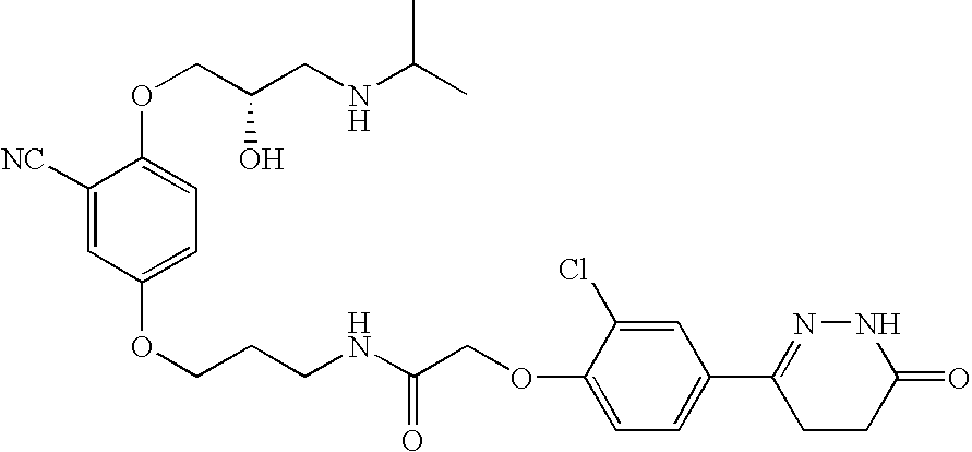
C1([NC])=CC(OCCCNC(COC2=CC=C(C3=NNC(=O)CC3)C=C2Cl)=O)=CC=C1OCC(CNC(C)C)O
